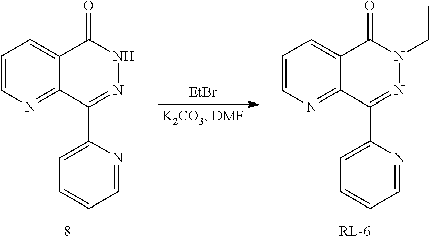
C1=NC(C2=NNC(=O)C3=CC=CN=C23)=CC=C1.[EtBr].C1=NC(C2=NN(CC)C(=O)C3=CC=CN=C23)=CC=C1
